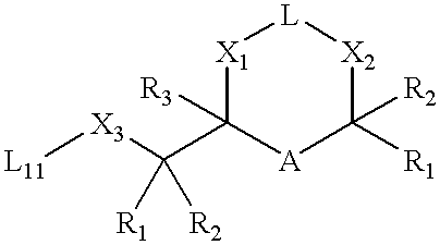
C1(C([X3][L11])([R1])[R2])([R3])[A]C([R2])([R1])[X2][L][X1]1
